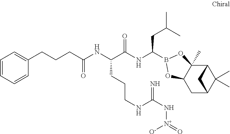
C12C3(C)C(CC(C1(C)C)C2)OB(C(NC(C(NC(CCCC1=CC=CC=C1)=O)CCCNC(N[N+]([O-])=O)=N)=O)CC(C)C)O3
